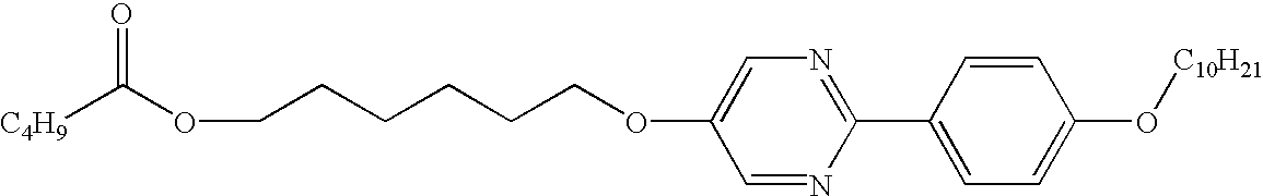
C1(OCCCCCCOC([C4H9])=O)=CN=C(C2=CC=C(O[C10H21])C=C2)N=C1
